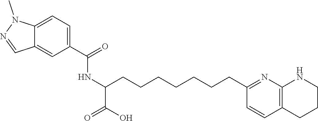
C(C1=NC2=C(C=C1)CCCN2)CCCCCCC(NC(C1=CC=C2C(=C1)C=NN2C)=O)C(O)=O
